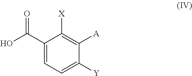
OC(C1=CC=C([Y])C([A])=C1[X])=O
